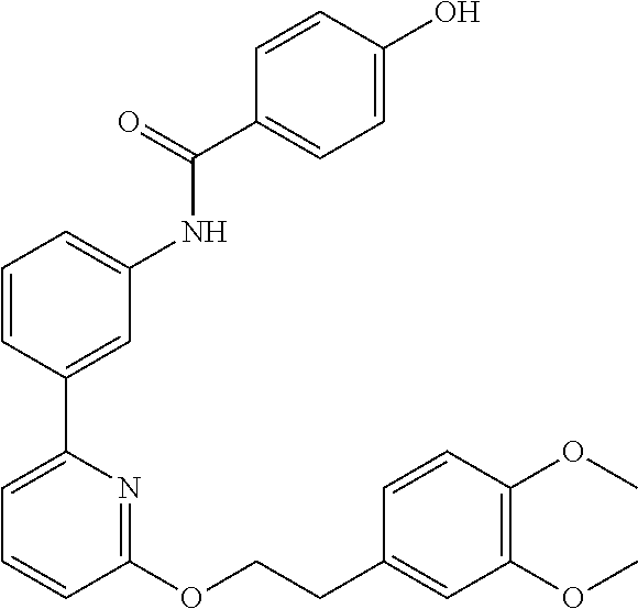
C1=CC(C2=CC=CC(OCCC3=CC(OC)=C(OC)C=C3)=N2)=CC(NC(C2=CC=C(O)C=C2)=O)=C1
